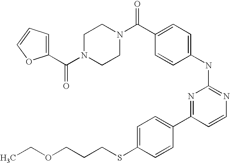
N1(C(C2=CC=CO2)=O)CCN(C(C2=CC=C(NC3=NC=CC(C4=CC=C(SCCCOCC)C=C4)=N3)C=C2)=O)CC1
